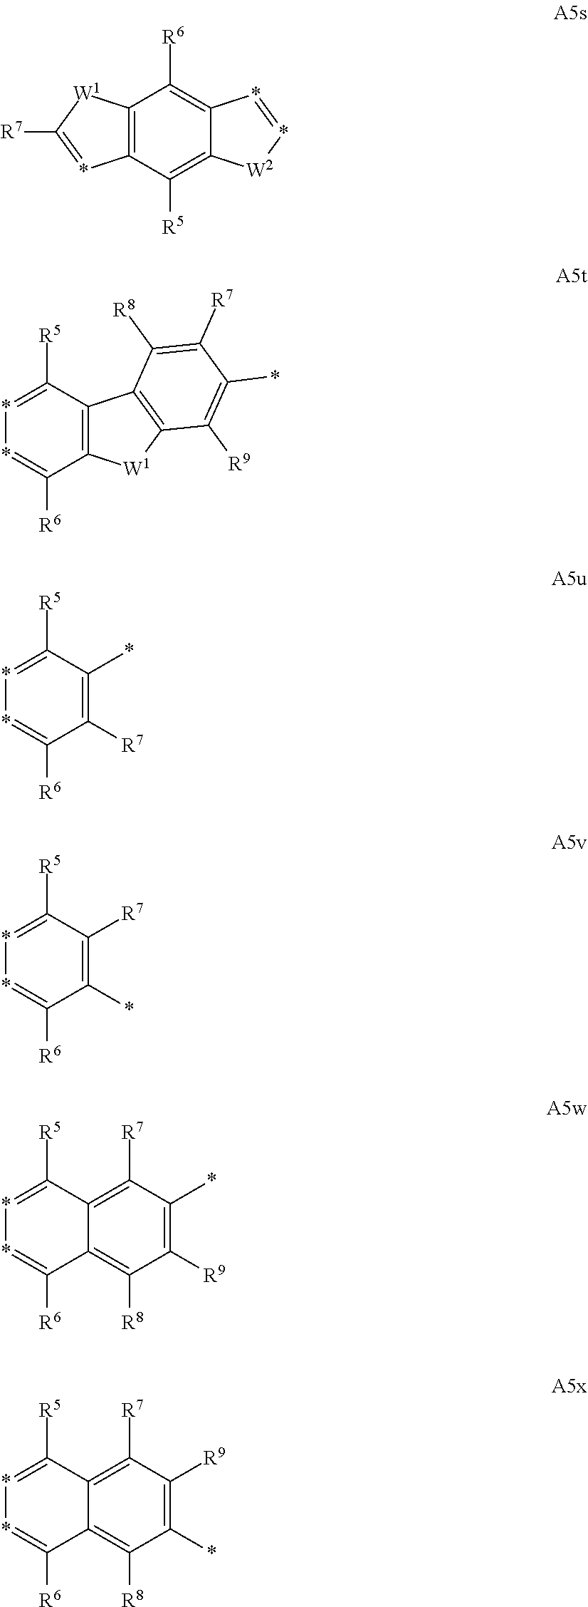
C12=C(C([R5])=C3C(=C1[R6])*=*[W2]3)*=C([R7])[W1]2.C1([R5])=**=C([R6])C2=C1C1=C([W1]2)C([R9])=C(*)C([R7])=C1[R8].C1([R5])=**=C([R6])C([R7])=C1*.C1([R6])=**=C([R5])C([R7])=C1*.C1([R7])=C2C(=C([R8])C([R9])=C1*)C([R6])=**=C2[R5].C1([R7])=C2C(=C([R8])C(*)=C1[R9])C([R6])=**=C2[R5]
